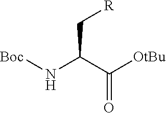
[Boc]NC(C([OtBu])=O)C[R]
